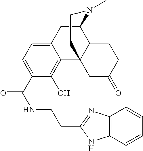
C1(CCNC(=O)C2=CC=C3C(=C2O)C24C(C(C3)N(C)CC2)CCC(=O)C4)=NC2=C(N1)C=CC=C2
